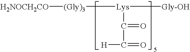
[(Gly)3]([Lys]([Gly-OH])C(C(=O)[H])=O)[H2NOCH2CO]
